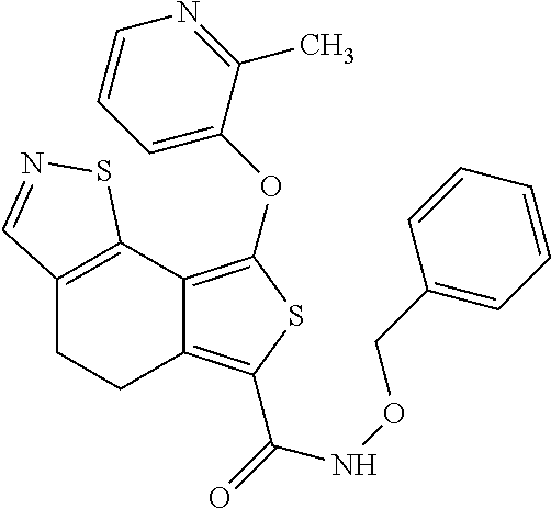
C12=C(C3=C(OC4=CC=CN=C4C)SC(C(=O)NOCC4=CC=CC=C4)=C3CC1)SN=C2
